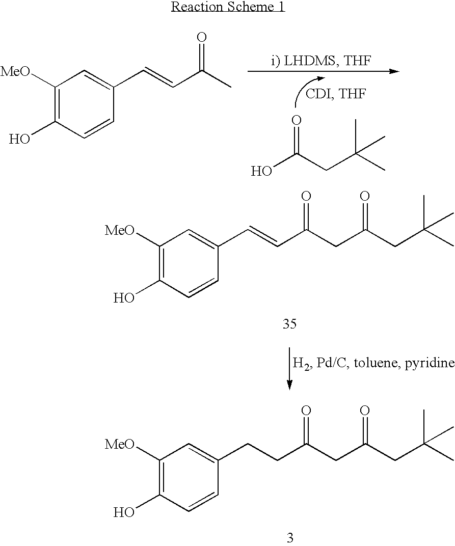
C1([MeO])=C(O)C=CC(C=CC(C)=O)=C1.O=C(CC(C)(C)C)O.C1([MeO])=C(O)C=CC(C=CC(CC(CC(C)(C)C)=O)=O)=C1.C1([MeO])=C(O)C=CC(CCC(CC(CC(C)(C)C)=O)=O)=C1
